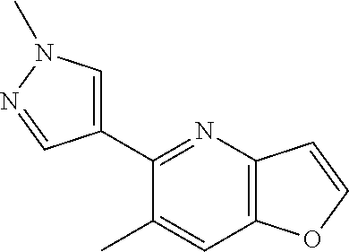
C1(C2=NC3=C(C=C2C)OC=C3)=CN(C)N=C1
